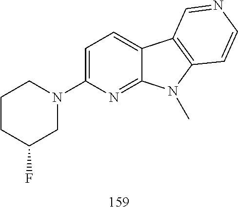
C1CC(F)CN(C2=CC=C3C(=N2)N(C)C2=C3C=NC=C2)C1
